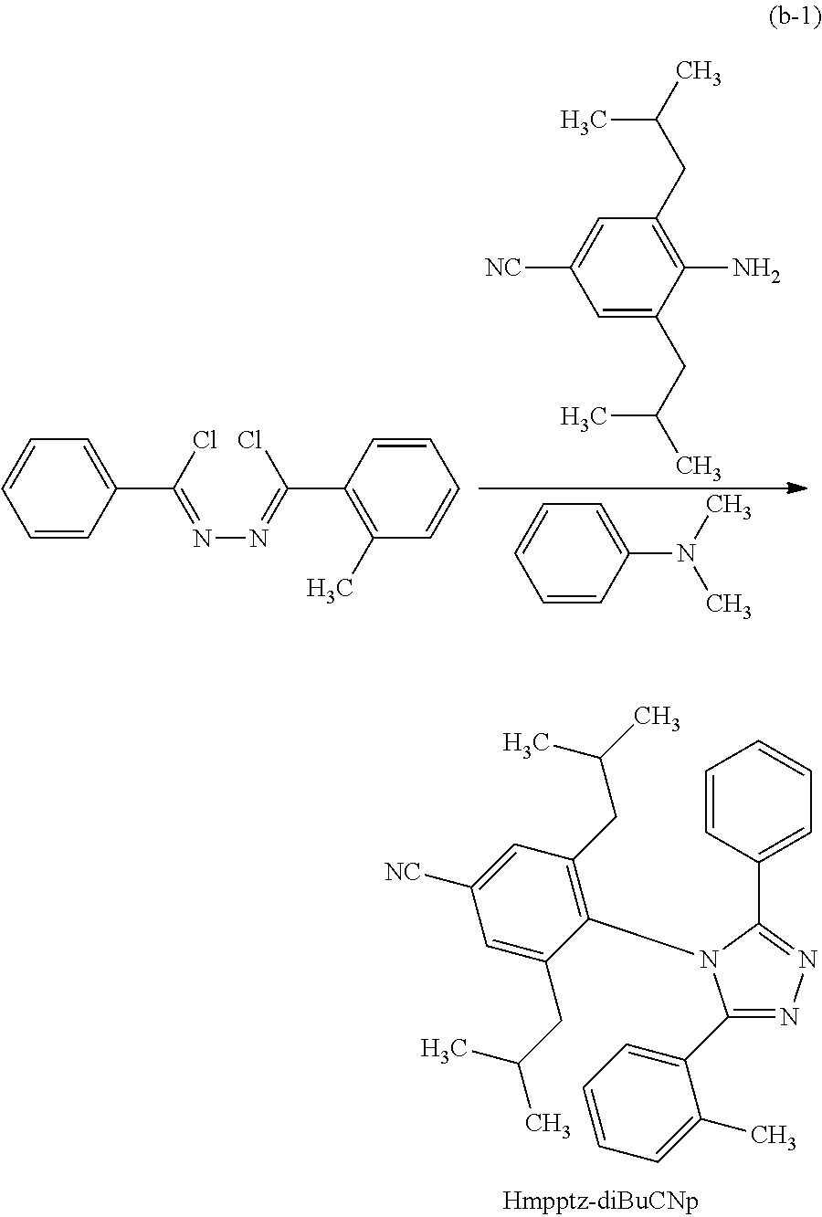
C1(C2=CC=CC=C2C)=NN=C(C2=CC=CC=C2)N1C1=C(CC(C)C)C=C([NC])C=C1CC(C)C.C1=C(CC(C)C)C(N)=C(CC(C)C)C=C1[NC].C1=CC(N(C)C)=CC=C1.C1=CC(C(Cl)=NN=C(C2=C(C)C=CC=C2)Cl)=CC=C1
